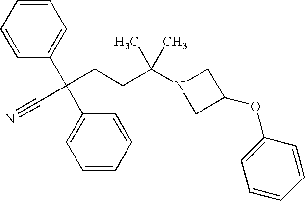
C1=CC=CC(C(C2=CC=CC=C2)(C#N)CCC(N2CC(OC3=CC=CC=C3)C2)(C)C)=C1
